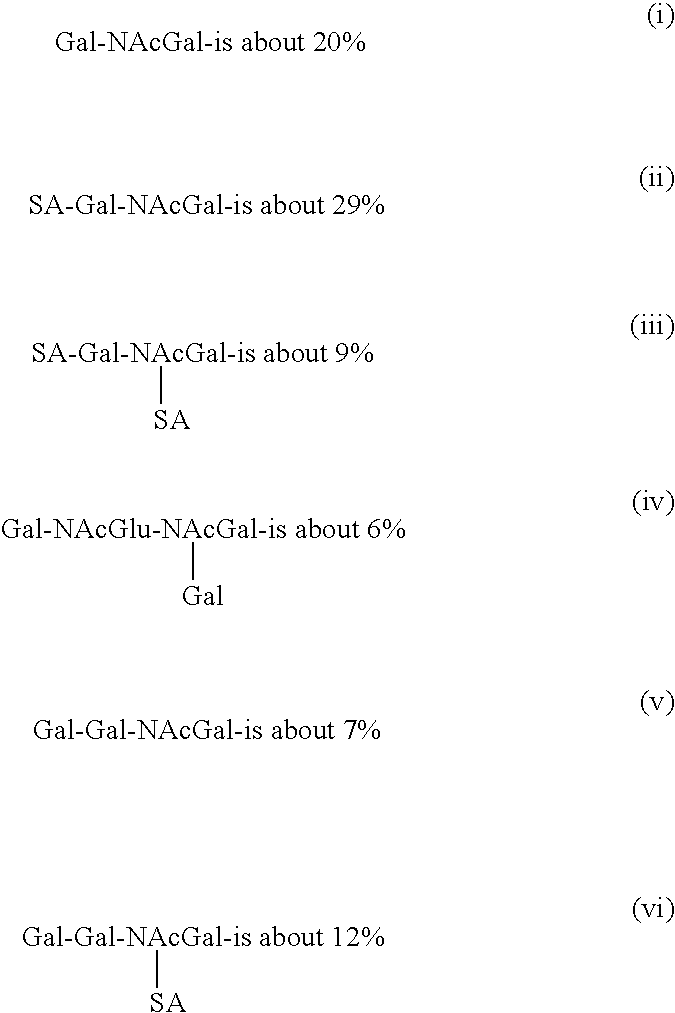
[SA-Gal-NAcGal-is about 9%][SA].[Gal-NAcGlu-NAcGal-is about 6%][Gal].[Gal-Gal-NAcGal-is about 12%][SA]
